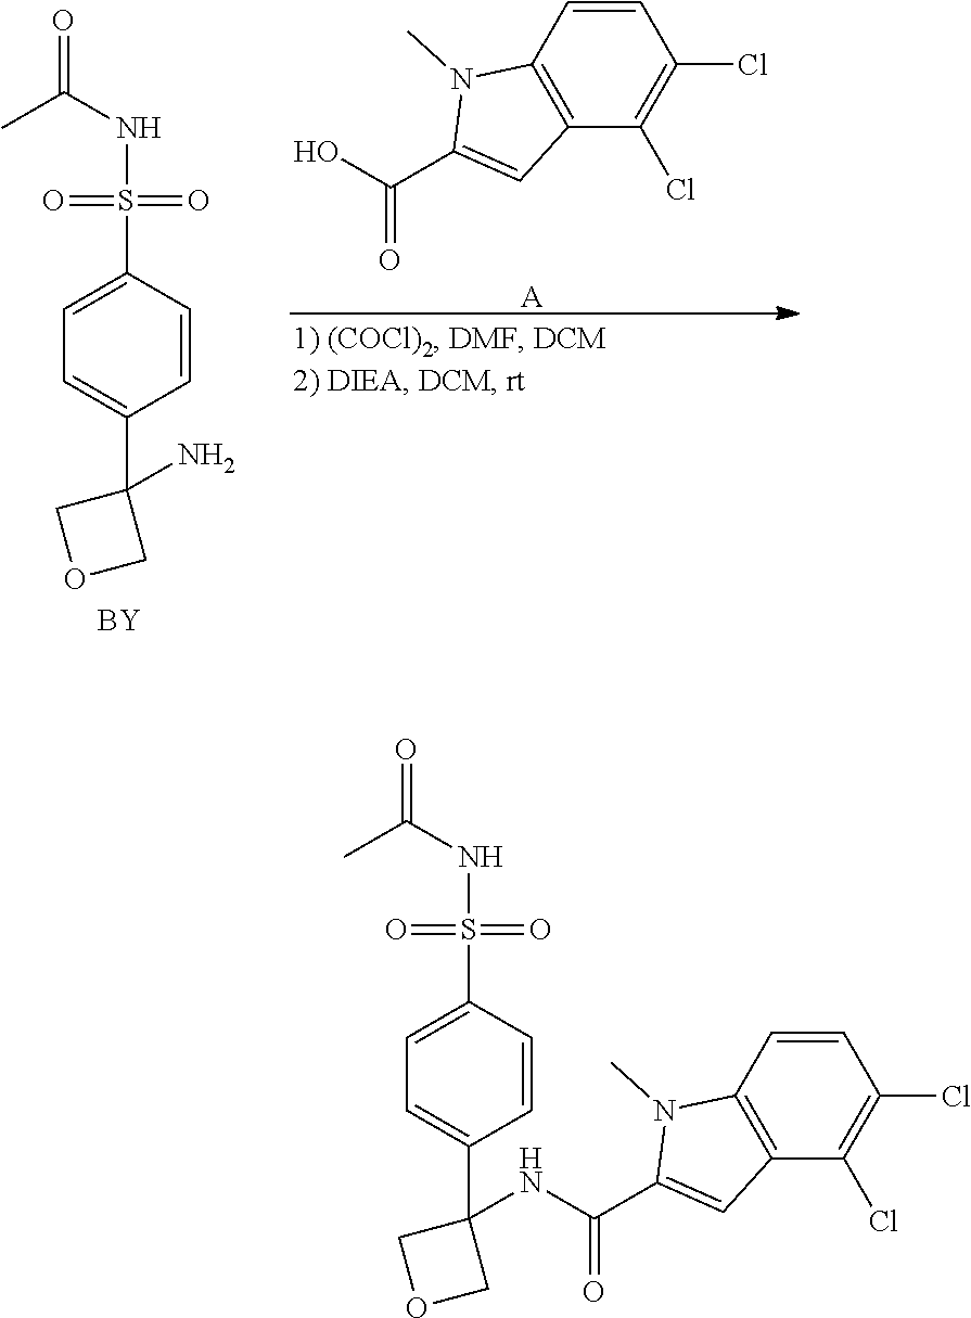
C1(S(NC(=O)C)(=O)=O)=CC=C(C2(NC(C3=CC4=C(C=CC(Cl)=C4Cl)N3C)=O)COC2)C=C1.C1=CC2=C(C(Cl)=C1Cl)C=C(C(=O)O)N2C.[A].C1(S(NC(=O)C)(=O)=O)=CC=C(C2(N)COC2)C=C1.[BY]
